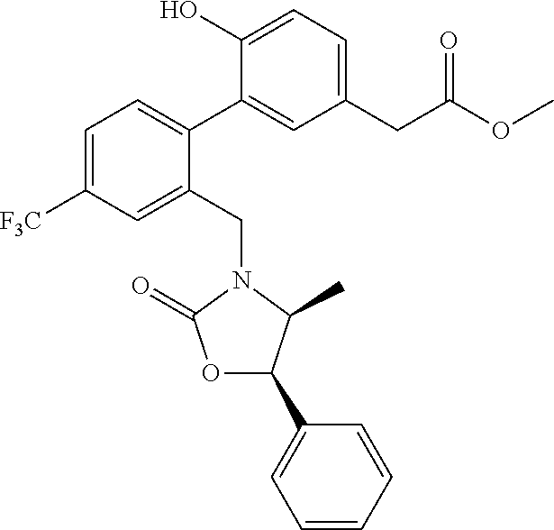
C1=C([F3C])C=C(CN2C(=O)OC(C3=CC=CC=C3)C2C)C(C2=CC(CC(OC)=O)=CC=C2O)=C1
